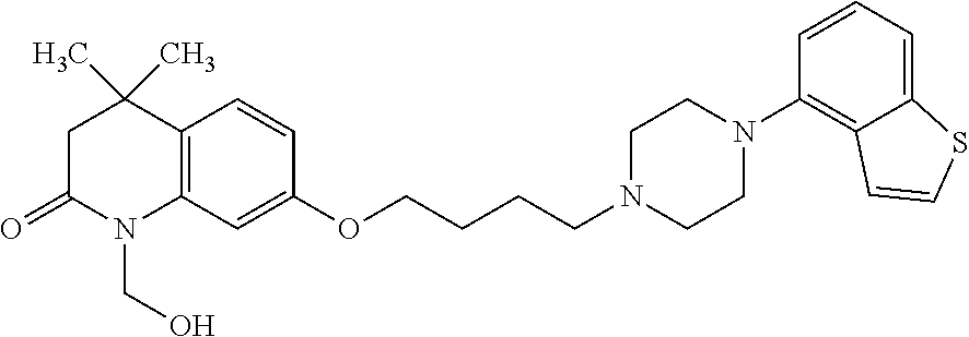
C12=C(C(C)(C)CC(=O)N1CO)C=CC(OCCCCN1CCN(C3=C4C(=CC=C3)SC=C4)CC1)=C2
